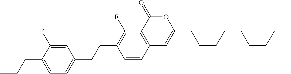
C12=C(C(=O)OC(CCCCCCCCC)=C1)C(F)=C(CCC1=CC=C(CCC)C(F)=C1)C=C2
